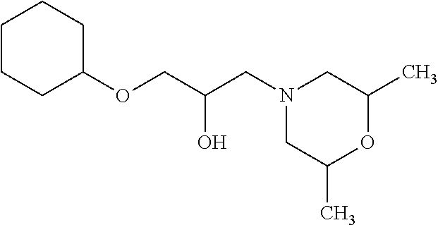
C1CCC(OCC(O)CN2CC(C)OC(C)C2)CC1
